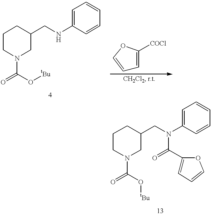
C1CN(C(=O)O[tBu])CC(CNC2=CC=CC=C2)C1.C1=COC([COCl])=C1.C1CN(C(=O)O[tBu])CC(CN(C2=CC=CC=C2)C(=O)C2=CC=CO2)C1
